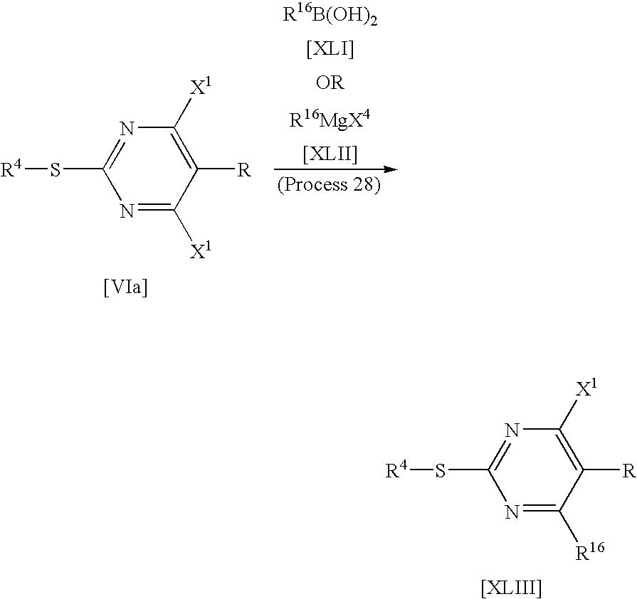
C1([X1])=C([R])C([X1])=NC(S[R4])=N1.C1([X1])=C([R])C([R16])=NC(S[R4])=N1
